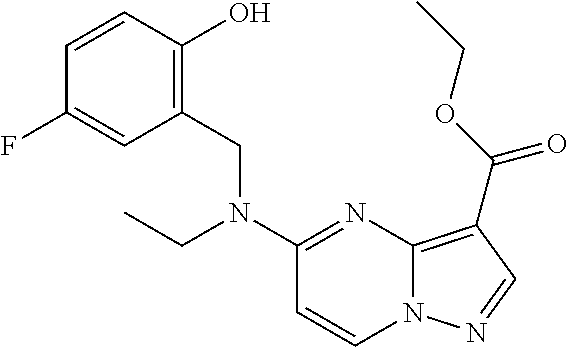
C1=CC(O)=C(CN(C2=NC3=C(C(OCC)=O)C=NN3C=C2)CC)C=C1F
